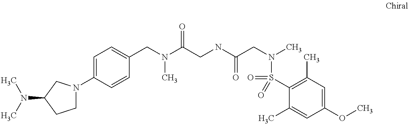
C1=C(N2CCC(N(C)C)C2)C=CC(CN(C(CNC(=O)CN(S(=O)(C2=C(C)C=C(OC)C=C2C)=O)C)=O)C)=C1
